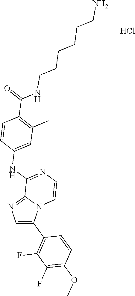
Cl.C1=C(C2=C(F)C(F)=C(OC)C=C2)N2C(=N1)C(NC1=CC(C)=C(C(NCCCCCCN)=O)C=C1)=NC=C2
